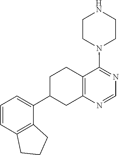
C1=NC2=C(C(N3CCNCC3)=N1)CCC(C1=CC=CC3=C1CCC3)C2
